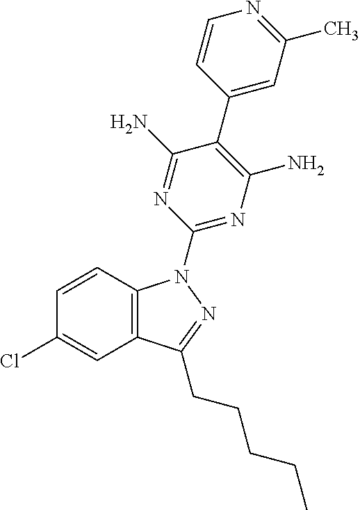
C1=CC2=C(C=C1Cl)C(CCCCC)=NN2C1=NC(N)=C(C2=CC(C)=NC=C2)C(N)=N1
